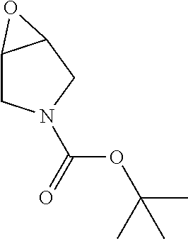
C(OC(C)(C)C)(=O)N1CC2C(C1)O2
